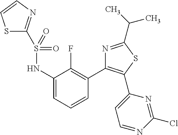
S1C(S(NC2=CC=CC(C3=C(C4=CC=NC(Cl)=N4)SC(C(C)C)=N3)=C2F)(=O)=O)=NC=C1
